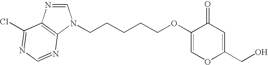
C1=C(OCCCCCN2C=NC3=C2N=CN=C3Cl)C(=O)C=C(CO)O1
